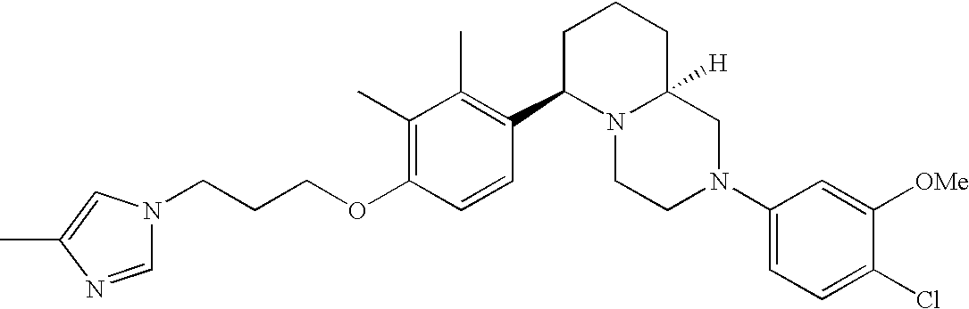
C1(C)=C(OCCCN2C=NC(C)=C2)C=CC(C2N3C([H])(CCC2)CN(C2=CC=C(Cl)C([OMe])=C2)CC3)=C1C
